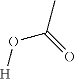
O(C(C)=O)[H]
